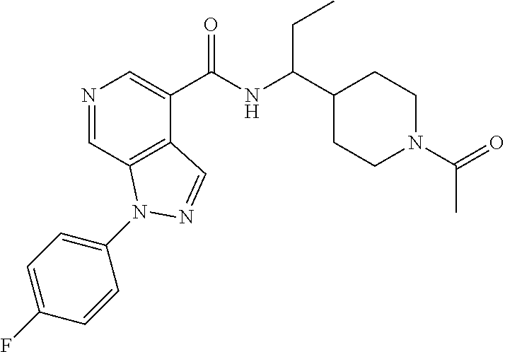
N1=CC2=C(C(C(NC(C3CCN(C(C)=O)CC3)CC)=O)=C1)C=NN2C1=CC=C(F)C=C1
